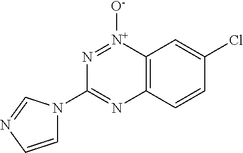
C12=C(C=CC(Cl)=C1)N=C(N1C=CN=C1)N=[N+]2[O-]
